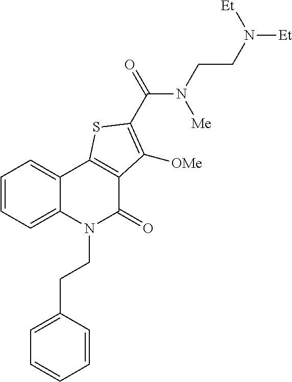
C1=CC=C2C(=C1)C1=C(C(=O)N2CCC2=CC=CC=C2)C([OMe])=C(C(N(CCN([Et])[Et])[Me])=O)S1
